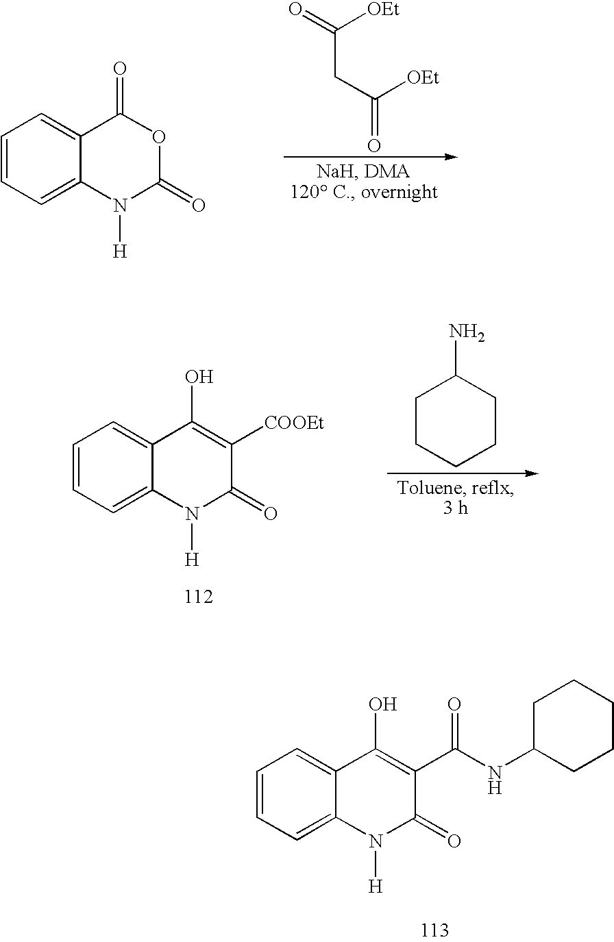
C1=CC=C2C(=C1)C(=O)OC(=O)N2[H].C(C(=O)[OEt])C(=O)[OEt].C1=CC=C2C(=C1)C(O)=C([COOEt])C(=O)N2[H].C1CCCCC1N.C1=CC=C2C(=C1)C(O)=C(C(NC1CCCCC1)=O)C(=O)N2[H]
